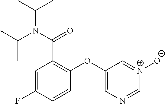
C1=C(F)C=CC(OC2=CN=C[N+]([O-])=C2)=C1C(N(C(C)C)C(C)C)=O
